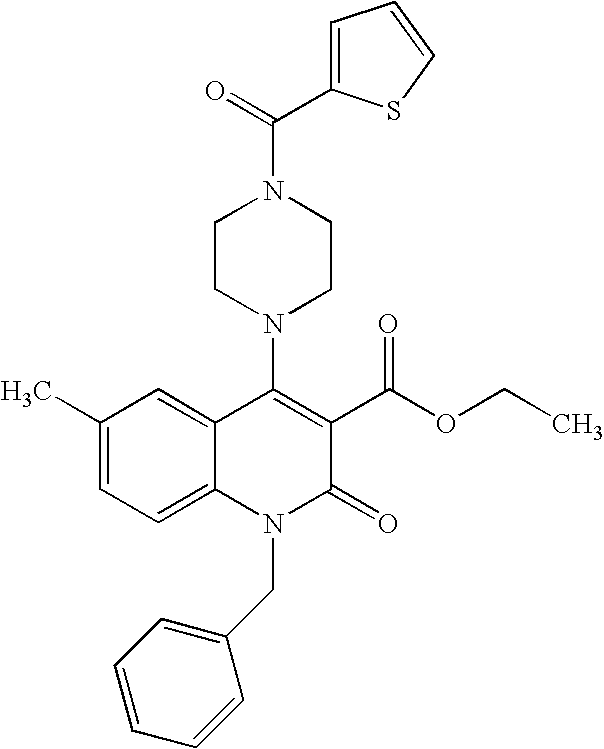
C1(C)=CC=C2C(=C1)C(N1CCN(C(=O)C3=CC=CS3)CC1)=C(C(OCC)=O)C(=O)N2CC1=CC=CC=C1
